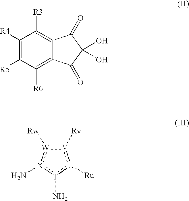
C1([R4])=C([R5])C([R6])=C2C(=C1[R3])C(=O)C(O)(O)C2=O.[V]1([Rv]):[W]([Rw]):[X](N):[T](N):[U]:1[Ru]
